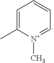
C1=C(C)[N+](C)=CC=C1
